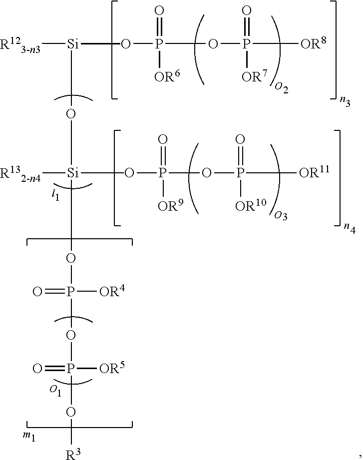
[R123-n3][Si](OP(OP([OR8])(=O)[OR7])(=O)[OR6])(C)O[Si]([R132-n4])(OP(OP([OR11])(=O)[OR10])([OR9])=O)(C)OP([OR4])(=O)OP([OR5])(=O)O[R3]
